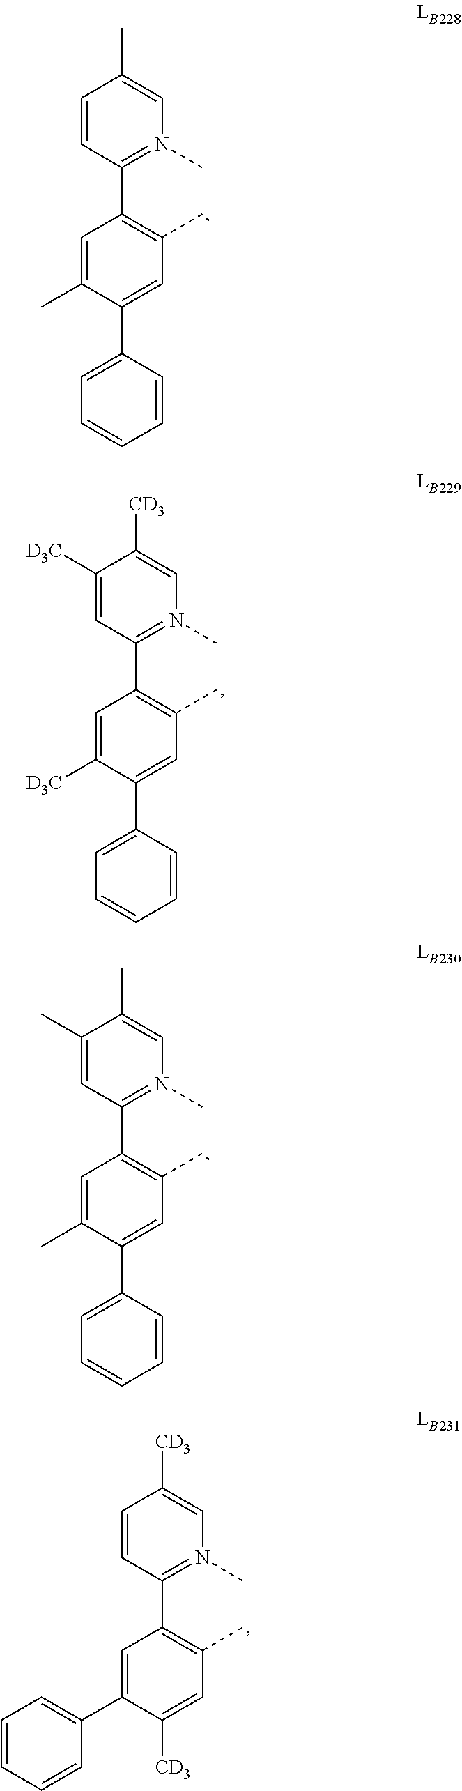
C1=CC(C2=C(C)C=C(C3=CC=CC=C3)C(C)=C2)=N(C)C=C1C.C1=CC(C2=C(C)C=C([CD3])C(C3=CC=CC=C3)=C2)=N(C)C=C1[CD3].C1([D3C])=CC(C2=C(C)C=C(C3=CC=CC=C3)C([D3C])=C2)=N(C)C=C1[CD3].C1(C)=CC(C2=C(C)C=C(C3=CC=CC=C3)C(C)=C2)=N(C)C=C1C
